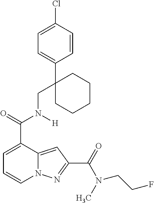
C1=C(C(=O)N(CC2(C3=CC=C(Cl)C=C3)CCCCC2)[H])C2=CC(C(=O)N(C)CCF)=NN2C=C1
